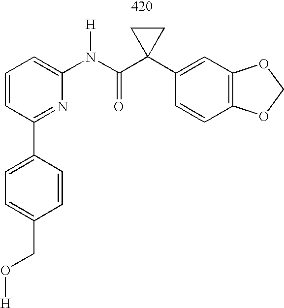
C1=C(C2=NC(N(C(C3(C4=CC5=C(C=C4)OCO5)CC3)=O)[H])=CC=C2)C=CC(CO[H])=C1
